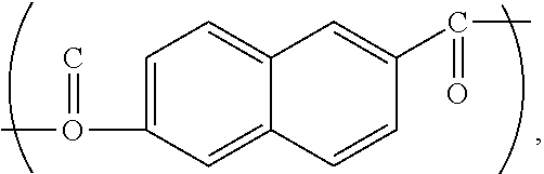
C1=C(O(C)=C)C=C2C(=C1)C=C(C(C)=O)C=C2
